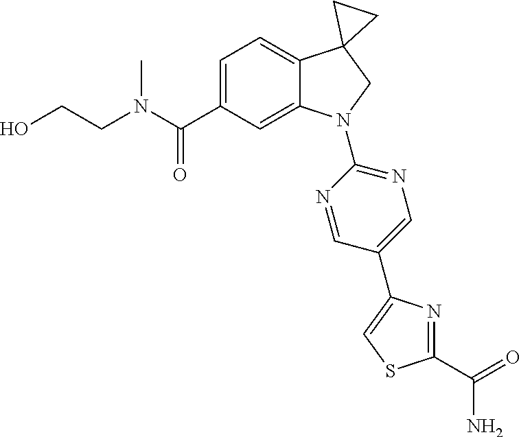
C(CN(C)C(C1=CC=C2C(=C1)N(C1=NC=C(C3=CSC(C(=O)N)=N3)C=N1)CC21CC1)=O)O
